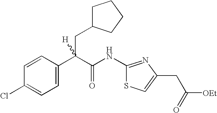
C1=C(C(C(NC2=NC(CC(=O)[OEt])=CS2)=O)(CC2CCCC2)[H])C=CC(Cl)=C1
